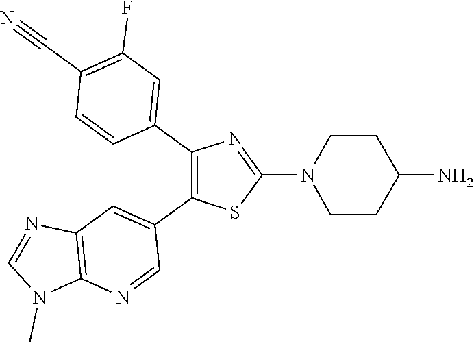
C1(C2=CC(F)=C(C#N)C=C2)=C(C2=CC3=C(N=C2)N(C)C=N3)SC(N2CCC(N)CC2)=N1
